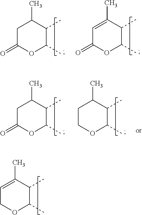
C1=C(C)C(C)C(C)OC1.C1C(=O)OC(C)C(C)C1C.C1=C(C)C(C)C(C)OC1=O.C1C(=O)OC(C)C(C)C1C.C1COC(C)C(C)C1C
